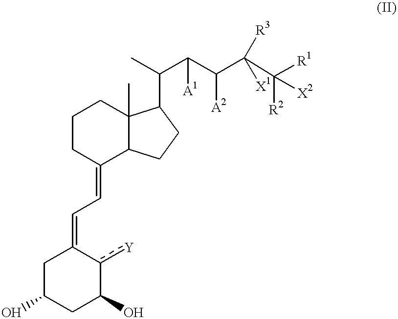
C1CC(=CC=C2c([Y])C(O)CC(O)C2)C2C(C)(C1)C(C(C(C(C(C([R1])([X2])[R2])([X1])[R3])[A2])[A1])C)CC2
